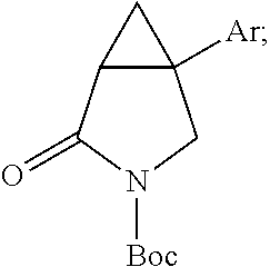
C12([Ar])CC1C(=O)N([Boc])C2
